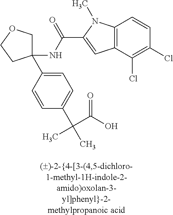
C1(NC(=O)C2=CC3=C(N2C)C=CC(Cl)=C3Cl)(C2=CC=C(C(C)(C)C(=O)O)C=C2)COCC1
